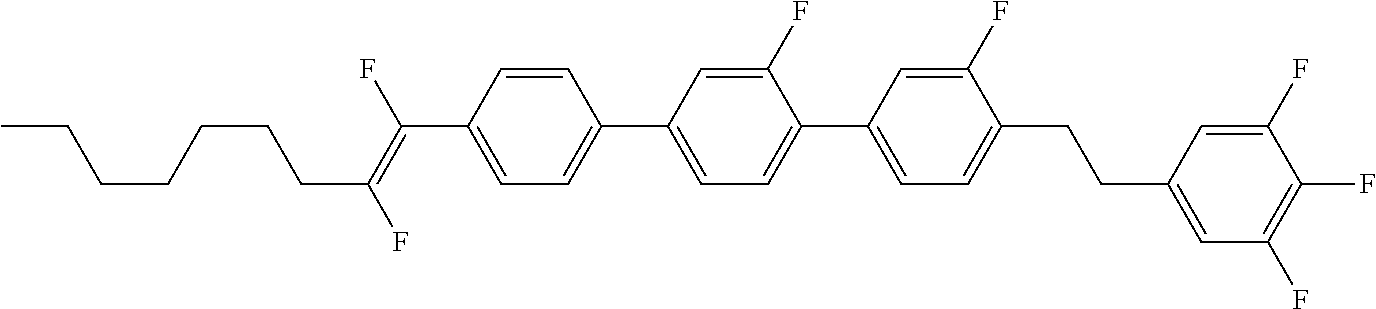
C1=CC(C(=C(F)CCCCCCC)F)=CC=C1C1=CC=C(C2=CC=C(CCC3=CC(F)=C(F)C(F)=C3)C(F)=C2)C(F)=C1
